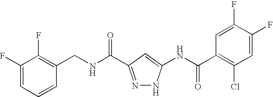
C(NC(=O)C1=NNC(NC(C2=C(Cl)C=C(F)C(F)=C2)=O)=C1)C1=C(F)C(F)=CC=C1
